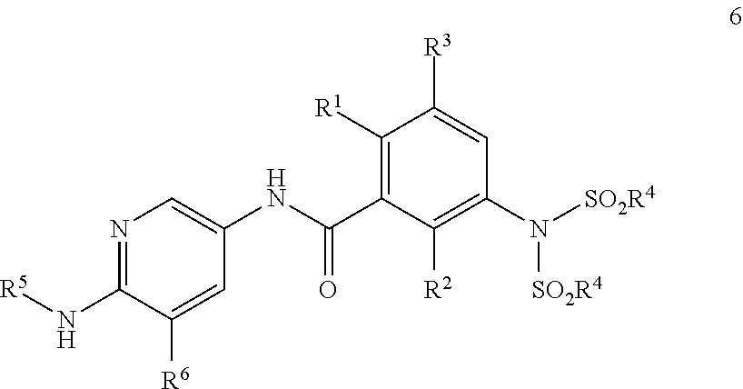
C1([R1])=C(C(NC2=CN=C(N[R5])C([R6])=C2)=O)C([R2])=C(N([SO2R4])[SO2R4])C=C1[R3]
